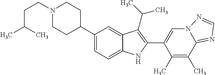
N1(CCC(C)C)CCC(C2=CC=C3C(=C2)C(C(C)C)=C(C2=CN4C(=NC=N4)C(C)=C2C)N3)CC1
